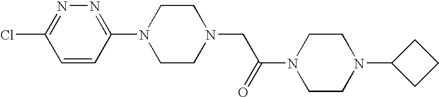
C1=CC(N2CCN(CC(N3CCN(C4CCC4)CC3)=O)CC2)=NN=C1Cl
